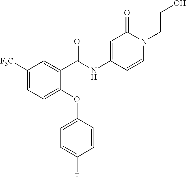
C1(NC(C2=CC([F3C])=CC=C2OC2=CC=C(F)C=C2)=O)=CC(=O)N(CCO)C=C1
